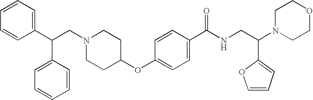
N1(CC(C2=CC=CC=C2)C2=CC=CC=C2)CCC(OC2=CC=C(C(NCC(N3CCOCC3)C3=CC=CO3)=O)C=C2)CC1
